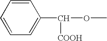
C1=CC=C(C(OC)[COOH])C=C1
